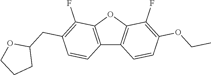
C12=C(OC3=C1C=CC(OCC)=C3F)C(F)=C(CC1OCCC1)C=C2
